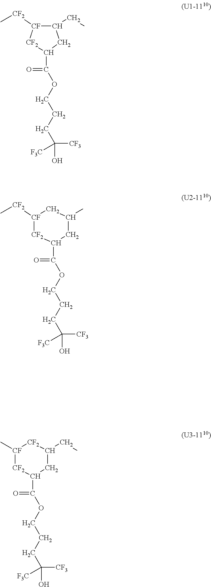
C1(CC)CC(C(=O)OCCCC([CF3])([F3C])O)[CF2][CF]1[CF2]C.[CF2]1C(C(=O)OCCCC([CF3])([F3C])O)CC(C)C[CF]1[CF2]C.[CF2]1C(C(=O)OCCCC([CF3])([F3C])O)CC(CC)[CF2][CF]1C
